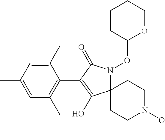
C12(N(OC3OCCCC3)C(=O)C(C3=C(C)C=C(C)C=C3C)=C1O)CCN(OC)CC2
